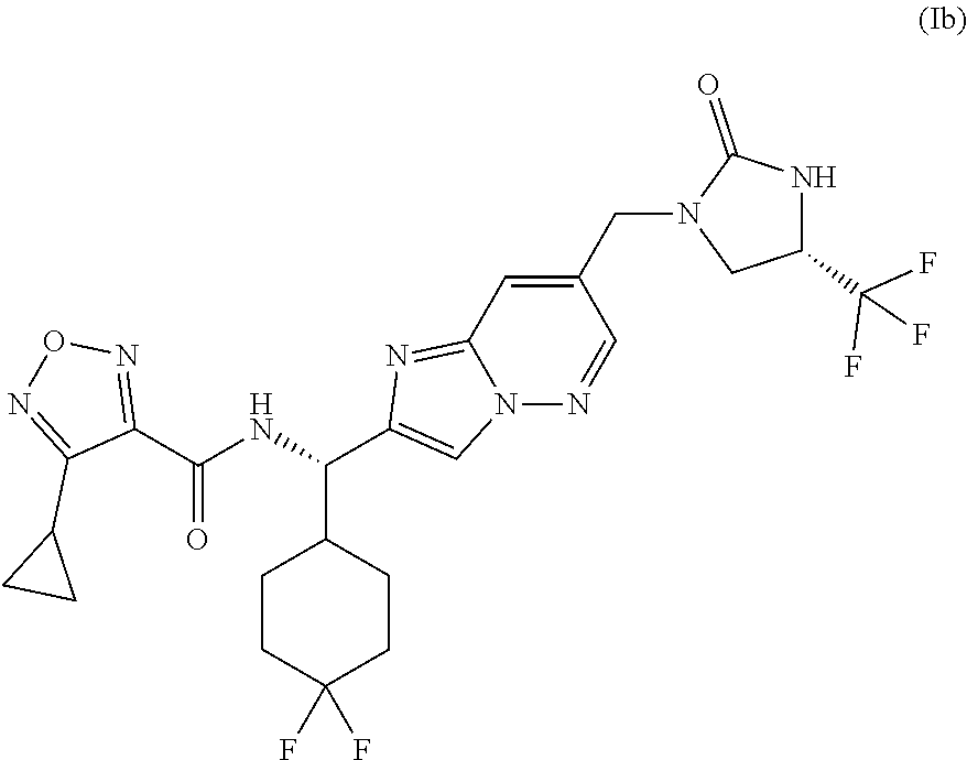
C1CC(F)(F)CCC1C(NC(C1=NON=C1C1CC1)=O)C1=CN2C(=N1)C=C(CN1CC(C(F)(F)F)NC1=O)C=N2
